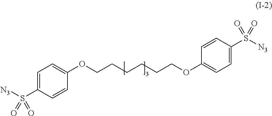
C1=C(S([N3])(=O)=O)C=CC(OCCCCCCOC2=CC=C(S([N3])(=O)=O)C=C2)=C1
